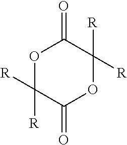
O1C([R])([R])C(=O)OC([R])([R])C1=O
